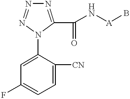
N1=C(C(N[A]B)=O)N(C2=CC(F)=CC=C2[CN])N=N1
